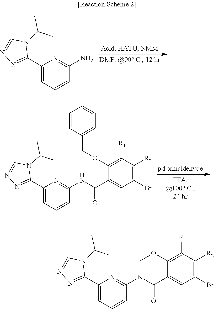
C1(C2=NN=CN2C(C)C)=CC=CC(N)=N1.C1(C2=NN=CN2C(C)C)=CC=CC(NC(C2=CC(Br)=C([R2])C([R1])=C2OCC2=CC=CC=C2)=O)=N1.C1(C2=NN=CN2C(C)C)=CC=CC(N2C(=O)C3=CC(Br)=C([R2])C([R1])=C3OC2)=N1
